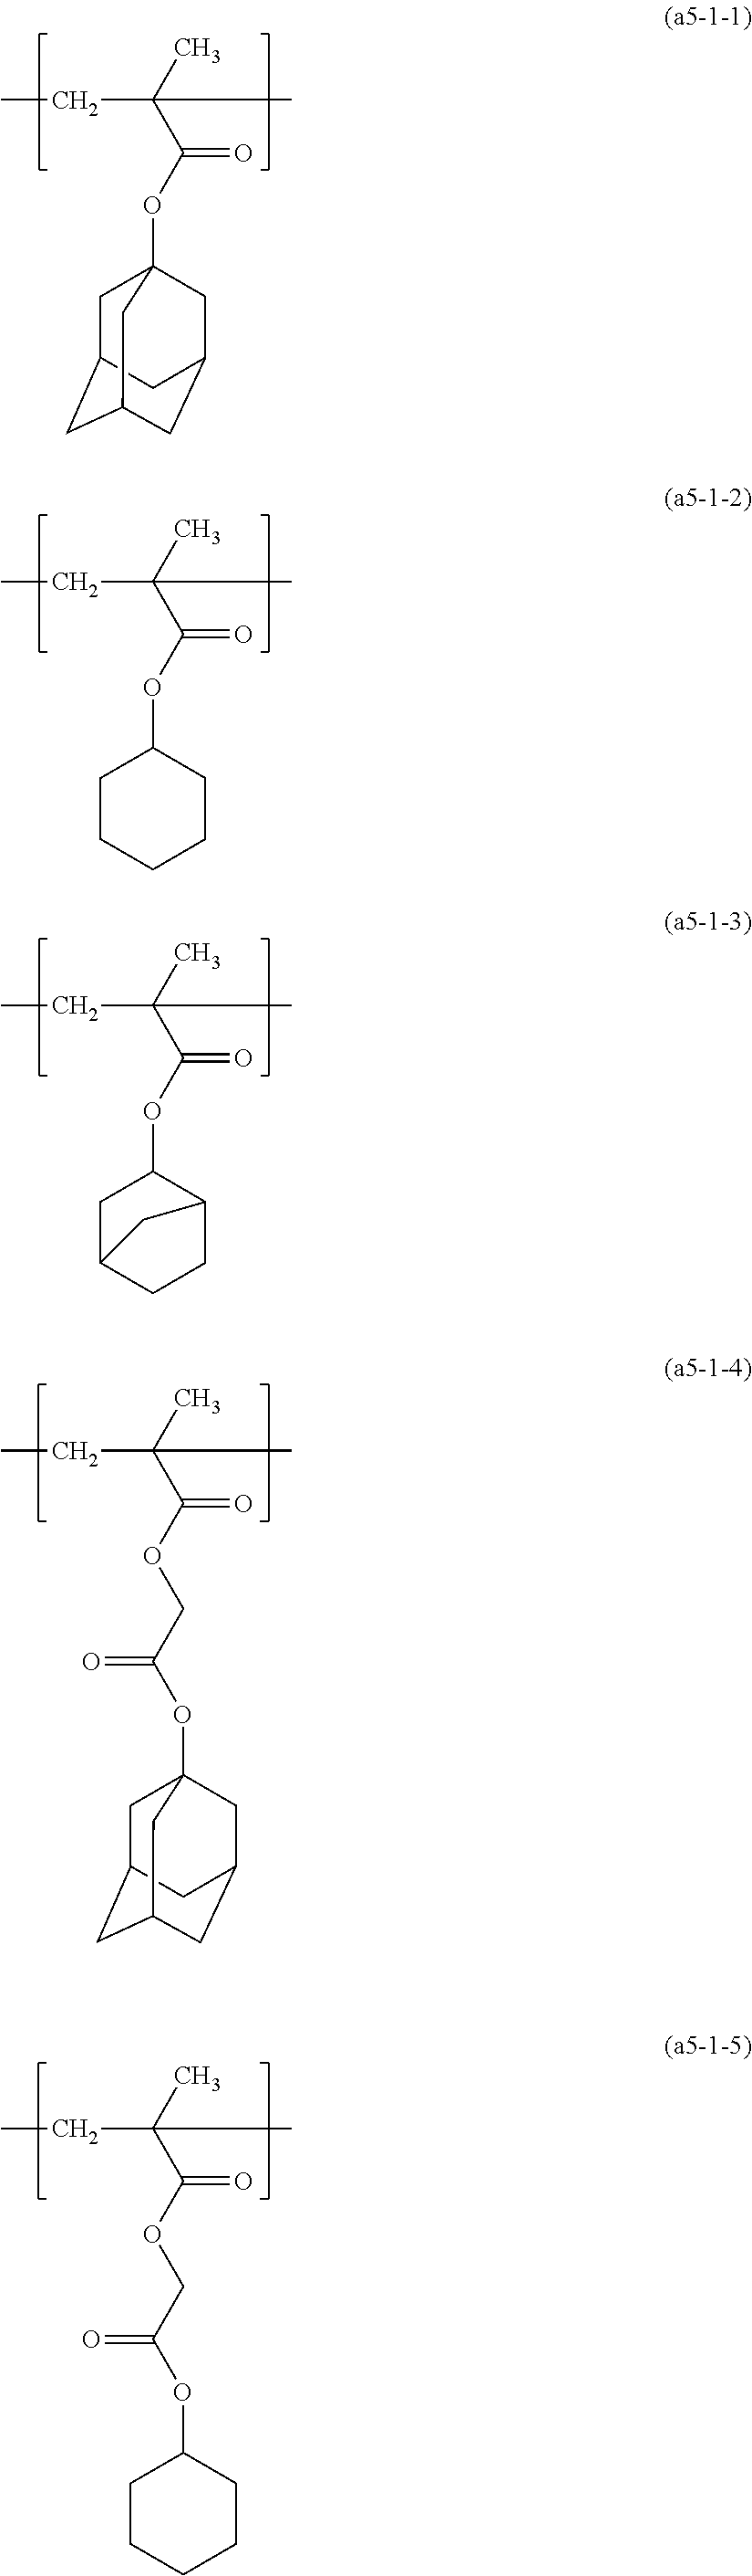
O(C(C(C)(CC)C)=O)C12CC3CC(CC(C1)C3)C2.O(C(C(C)(CC)C)=O)C1CCCCC1.O(C(C(C)(CC)C)=O)C1CC2CCC1C2.O(C(C(C)(CC)C)=O)CC(=O)OC12CC3CC(CC(C1)C3)C2.O(C(C(C)(CC)C)=O)CC(=O)OC1CCCCC1
